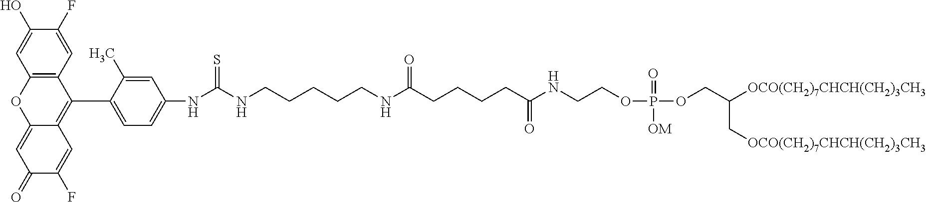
C12=C(C=C(F)C(O)=C1)C(C1=CC=C(NC(NCCCCCNC(CCCCC(NCCOP(=O)([OM])OCC(C[OCO(CH2)7CHCH(CH2)3CH3])[OCO(CH2)7CHCH(CH2)3CH3])=O)=O)=S)C=C1C)=C1C(=CC(=O)C(F)=C1)O2
